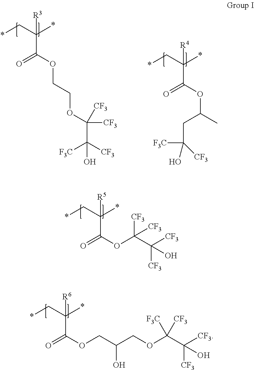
C(C(OCCOC(C([CF3])([F3C])O)([CF3])[CF3])=O)(C*)(*)[R3].C(C(OC(C)CC([F3C])(O)[CF3])=O)(C*)(*)[R4].C(C(OC(C([CF3])([CF3])O)([CF3])[CF3])=O)(C*)(*)[R5].C(C(OCC(COC(C([CF3])([CF3])O)([F3C])[CF3])O)=O)(C*)(*)[R6]
